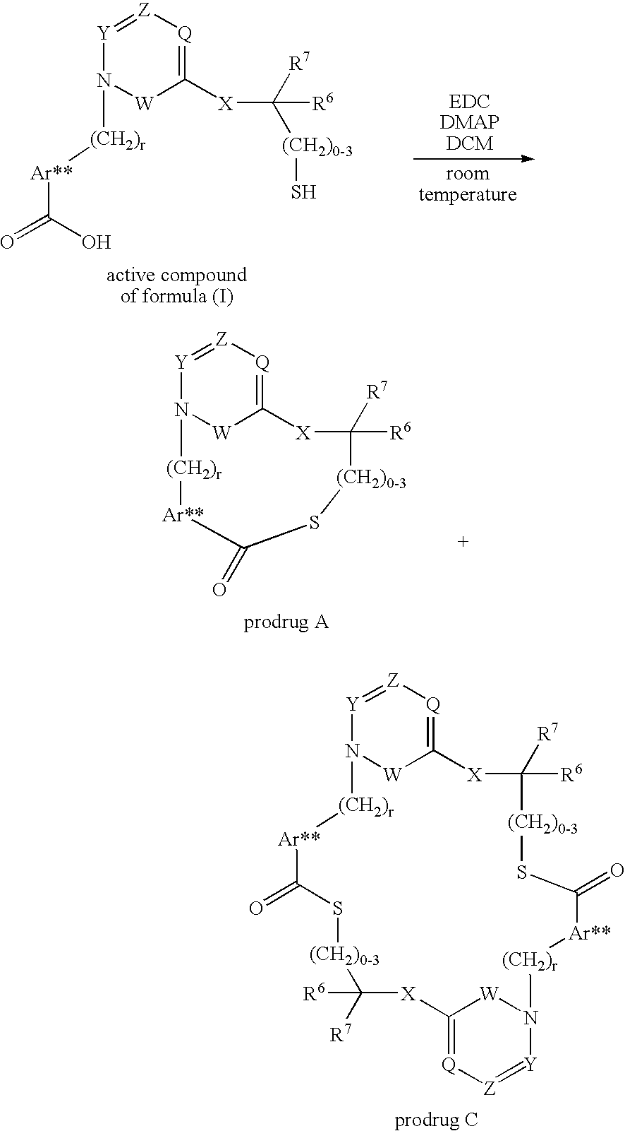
[Y]1=[Z][Q]=C2[W]N1[(CH2)r][Ar**]C(=O)S[(CH2)0-3]C([R7])([R6])[X]C1=[Q][Z]=[Y]N([W]1)[(CH2)r][Ar**]C(=O)S[(CH2)0-3]C([R7])([R6])[X]2.[Y]1=[Z][Q]=C([X]C([R7])([R6])[(CH2)0-3]S)[W]N1[(CH2)r][Ar**]C(=O)O.[Y]1=[Z][Q]=C2[W]N1[(CH2)r][Ar**]C(=O)S[(CH2)0-3]C([R7])([R6])[X]2
